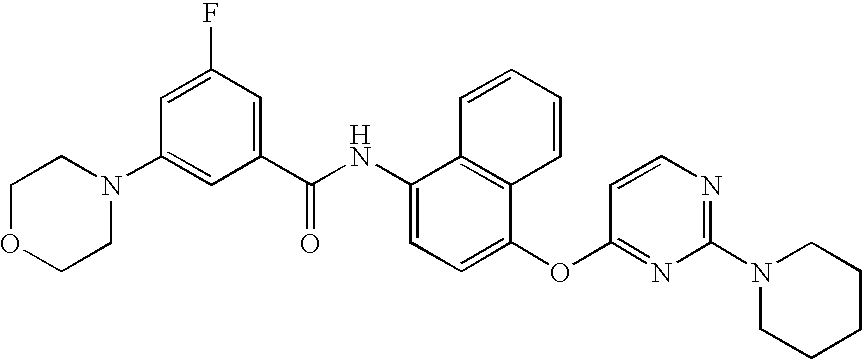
N1(C2=CC(C(NC3=CC=C(OC4=NC(N5CCCCC5)=NC=C4)C4=C3C=CC=C4)=O)=CC(F)=C2)CCOCC1
